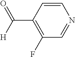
C1=CC(C(=O)[H])=C(F)C=N1
